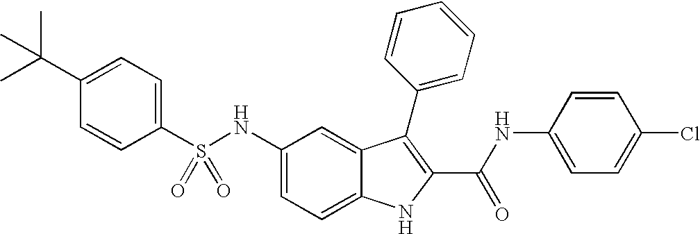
C1(C(C)(C)C)=CC=C(S(NC2=CC=C3C(=C2)C(C2=CC=CC=C2)=C(C(NC2=CC=C(Cl)C=C2)=O)N3)(=O)=O)C=C1
